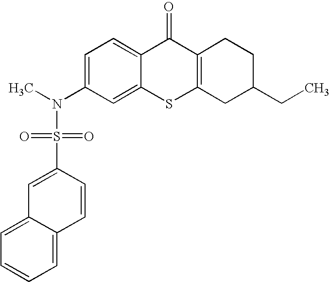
C1=C(N(C)S(C2=CC3=CC=CC=C3C=C2)(=O)=O)C=C2C(=C1)C(=O)C1=C(S2)CC(CC)CC1
